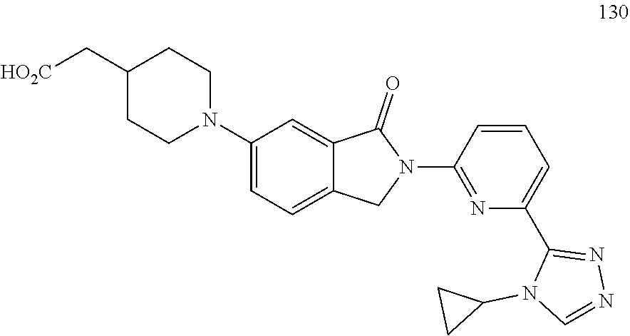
C1C(C[HO2C])CCN(C2=CC=C3C(=C2)C(=O)N(C2=NC(C4=NN=CN4C4CC4)=CC=C2)C3)C1
